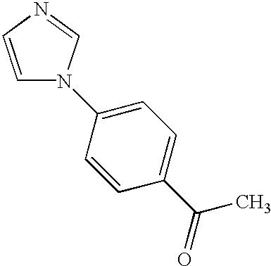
C1=CC(C(C)=O)=CC=C1N1C=CN=C1
